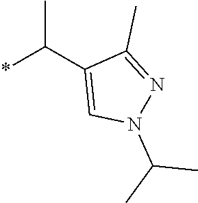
*C(C1=CN(C(C)C)N=C1C)C
